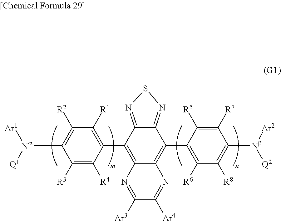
C12=C(C3=C([R6])C([R8])=C([Nb]([Ar2])[Q2])C([R7])=C3[R5])C3=NSN=C3C(C3=C([R1])C([R2])=C([Na]([Ar1])[Q1])C([R3])=C3[R4])=C1N=C([Ar3])C([Ar4])=N2
